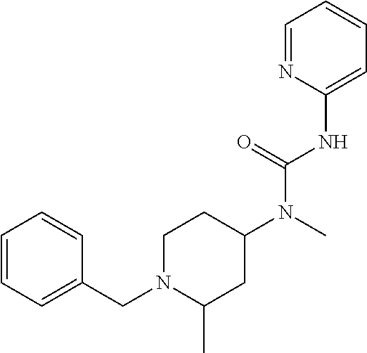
C1=C(NC(N(C2CCN(CC3=CC=CC=C3)C(C)C2)C)=O)N=CC=C1
